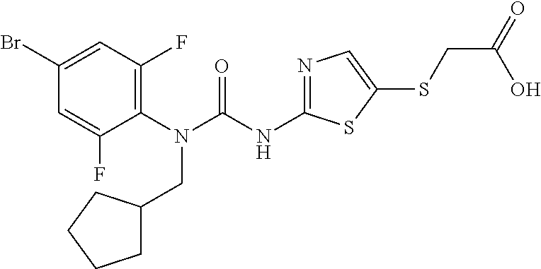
C1(N(CC2CCCC2)C(=O)NC2=NC=C(SCC(=O)O)S2)=C(F)C=C(Br)C=C1F
